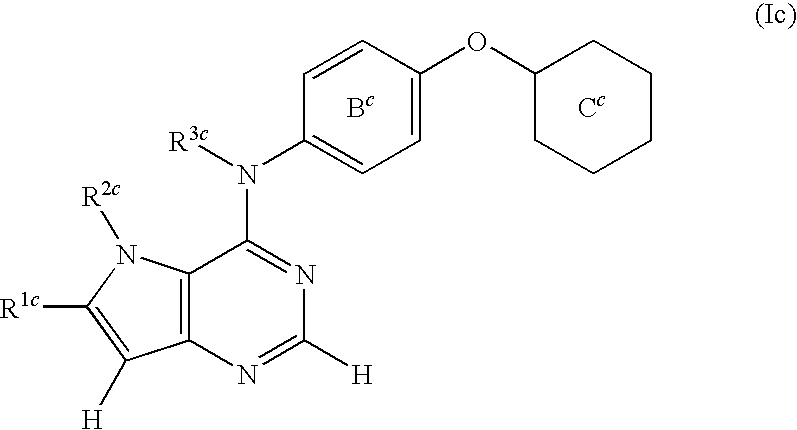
C1(OC2=CC=C(N([R3c])C3=NC([H])=NC4=C3N([R2c])C([R1c])=C4[H])C=C2)CCCCC1.[Bc].[Cc]
